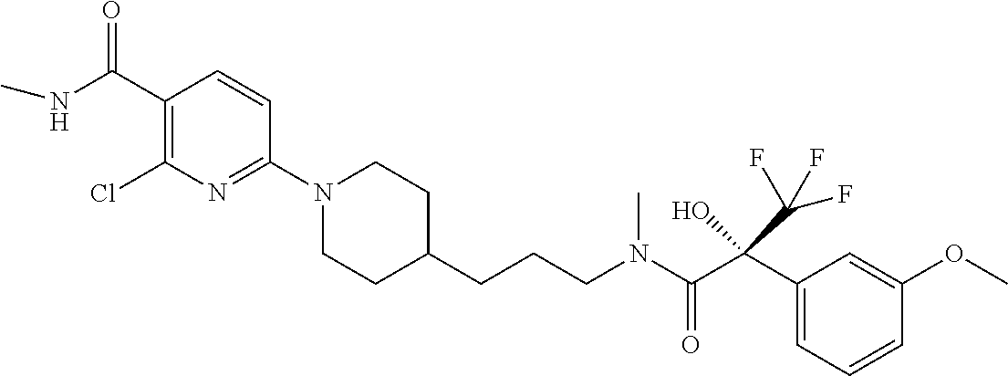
C1(C(=O)NC)=C(Cl)N=C(N2CCC(CCCN(C(C(C3=CC=CC(OC)=C3)(C(F)(F)F)O)=O)C)CC2)C=C1
